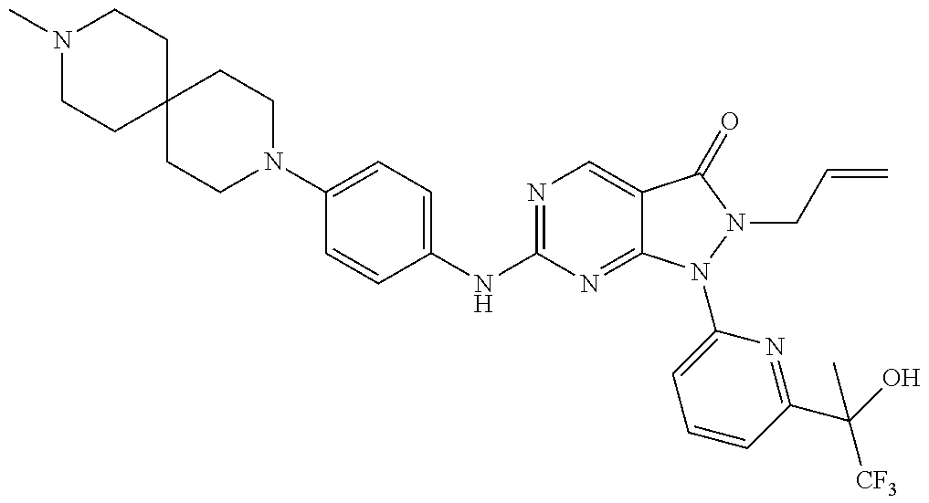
N1(C)CCC2(CC1)CCN(C1=CC=C(NC3=NC=C4C(=N3)N(C3=CC=CC(C(O)([CF3])C)=N3)N(CC=C)C4=O)C=C1)CC2
